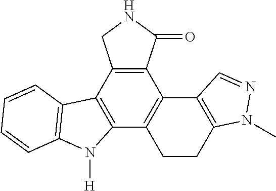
C12=C(C3=C(C4=C1C1=C(CC4)N(C)N=C1)N([H])C1=C3C=CC=C1)CNC2=O
